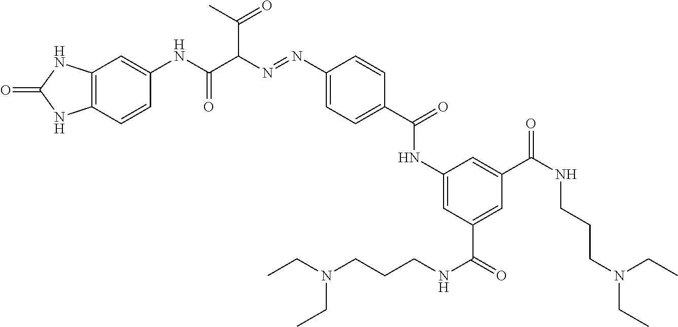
C12=C(C=CC(NC(C(N=NC3=CC=C(C(=O)NC4=CC(C(=O)NCCCN(CC)CC)=CC(C(NCCCN(CC)CC)=O)=C4)C=C3)C(C)=O)=O)=C1)NC(=O)N2
